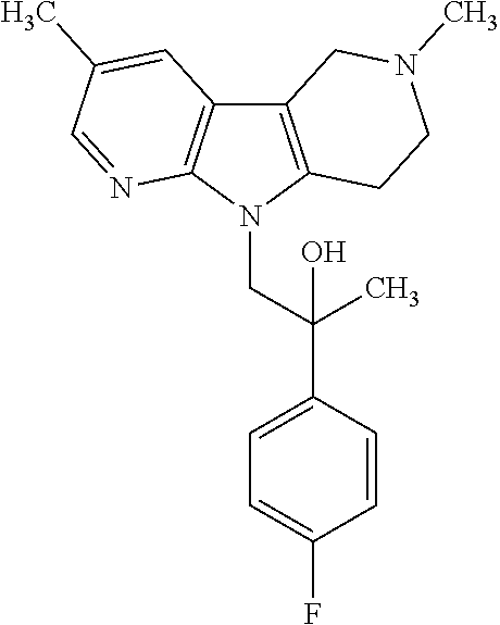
C12=C(N(CC(C3=CC=C(F)C=C3)(C)O)C3=C1C=C(C)C=N3)CCN(C)C2
